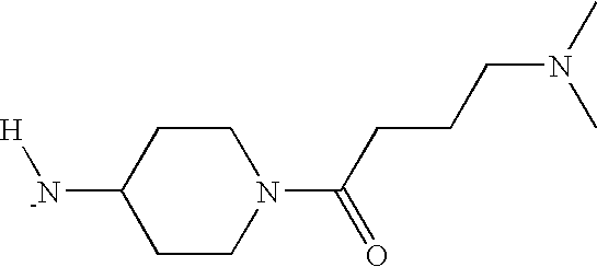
C1CN(C(CCCN(C)C)=O)CCC1[-N][H]
